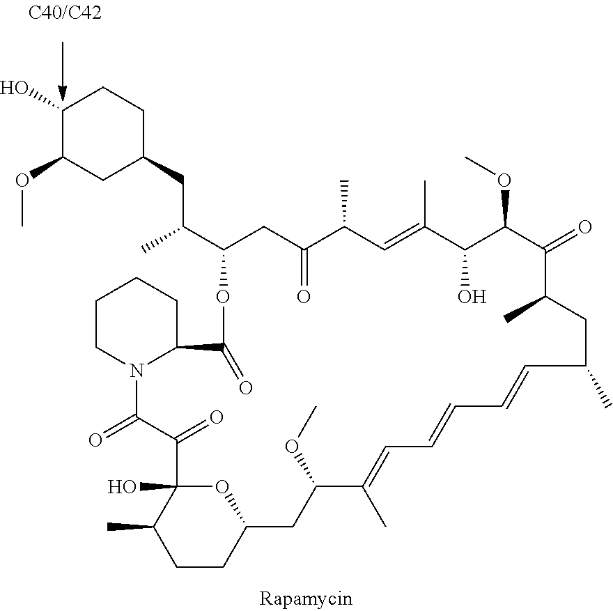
C1(O)C(OC)CC(CC(C2CC(=O)C(C)C=C(C)C(O)C(OC)C(=O)C(C)CC(C)C=CC=CC=C(C)C(OC)CC3OC(O)(C(C)CC3)C(=O)C(=O)N3C(CCCC3)C(=O)O2)C)CC1
